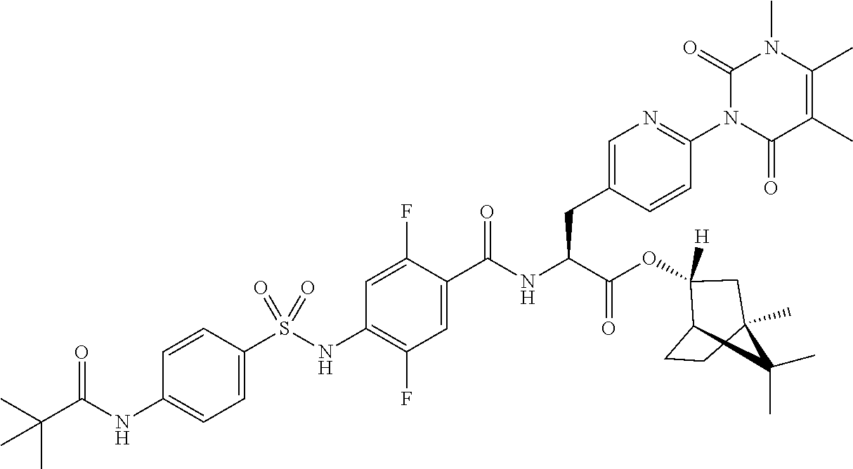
C1=C(S(NC2=C(F)C=C(C(NC(C(OC3([H])C(CC)C(C)(C)C(C)C3)=O)CC3=CN=C(N4C(=O)C(C)=C(C)N(C)C4=O)C=C3)=O)C(F)=C2)(=O)=O)C=CC(NC(C(C)(C)C)=O)=C1
